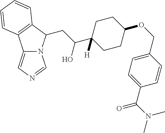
C12=CN=CN1C(CC(C1([H])CCC(OCC3=CC=C(C(N(C)C)=O)C=C3)CC1)O)C1=C2C=CC=C1
